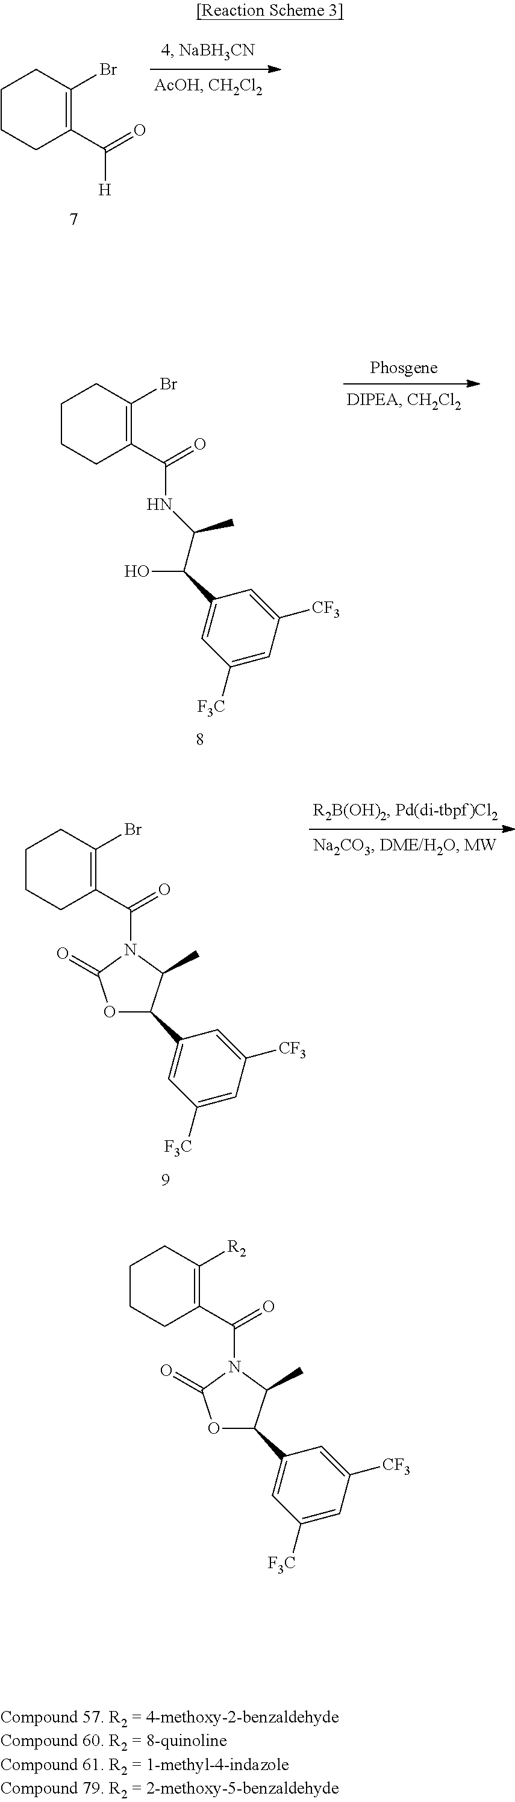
C1CCC(C(=O)N2C(=O)OC(C3=CC([F3C])=CC([CF3])=C3)C2C)=C([R2])C1.C1CCC(C(=O)[H])=C(Br)C1.C1CCC(C(=O)NC(C(C2=CC([F3C])=CC([CF3])=C2)O)C)=C(Br)C1.C1CCC(C(=O)N2C(=O)OC(C3=CC([F3C])=CC([CF3])=C3)C2C)=C(Br)C1
